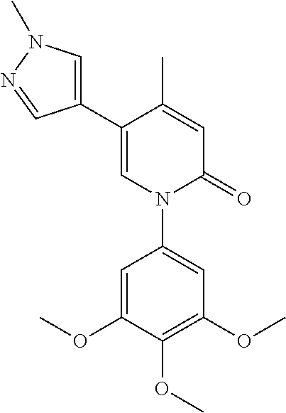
C1=C(C)C(C2=CN(C)N=C2)=CN(C2=CC(OC)=C(OC)C(OC)=C2)C1=O
